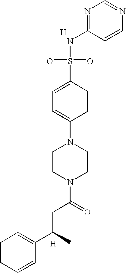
[H].C1(NS(=O)(=O)C2=CC=C(N3CCN(C(CC(C4=CC=CC=C4)C)=O)CC3)C=C2)=NC=NC=C1.[H]
